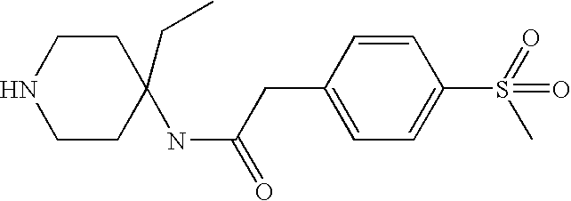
C1CNCCC1(CC)NC(CC1=CC=C(S(=O)(=O)C)C=C1)=O
